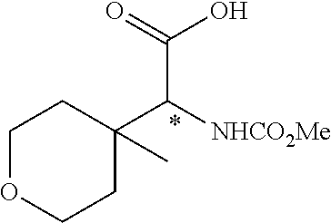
C1OCCC(C([NHCO2Me])C(=O)O)(C)C1
